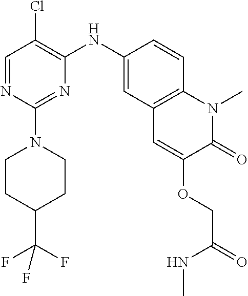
C1=NC(N2CCC(C(F)(F)F)CC2)=NC(NC2=CC3=C(C=C2)N(C)C(=O)C(OCC(NC)=O)=C3)=C1Cl
